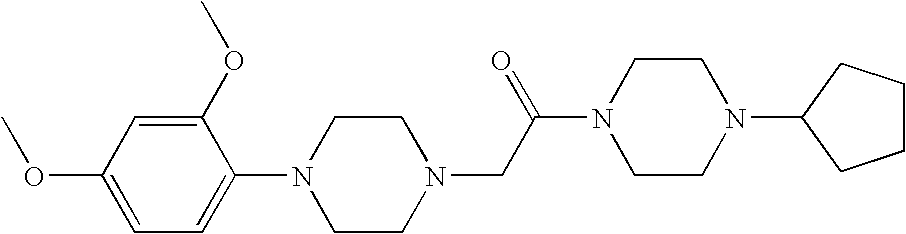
C1(N2CCN(CC(N3CCN(C4CCCC4)CC3)=O)CC2)=CC=C(OC)C=C1OC
